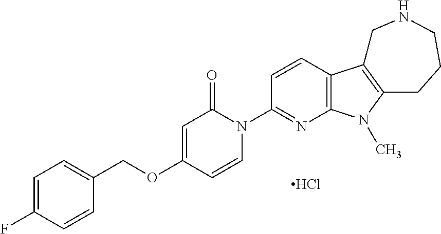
C1=C(F)C=CC(COC2=CC(=O)N(C3=NC4=C(C=C3)C3=C(N4C)CCCNC3)C=C2)=C1.Cl
